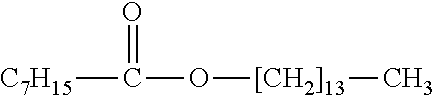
[C7H15]C(O[[CH2]13]C)=O
